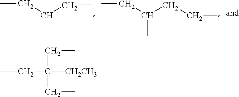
CCC(CC)C.CCC(CCC)C.CCC([CH2CH3])(CC)CC
